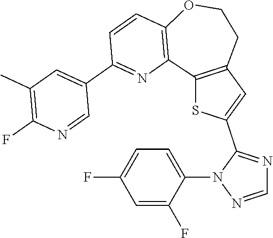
C12=C(C=C(C3=NC=NN3C3=CC=C(F)C=C3F)S1)CCOC1=C2N=C(C2=CC(C)=C(F)N=C2)C=C1
